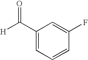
O=C(C1=CC=CC(F)=C1)[H]
